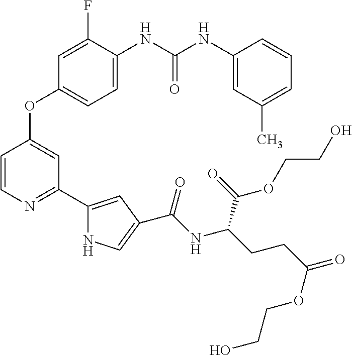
C1=C(F)C(NC(NC2=CC(C)=CC=C2)=O)=CC=C1OC1=CC(C2=CC(C(NC(CCC(=O)OCCO)C(=O)OCCO)=O)=CN2)=NC=C1
